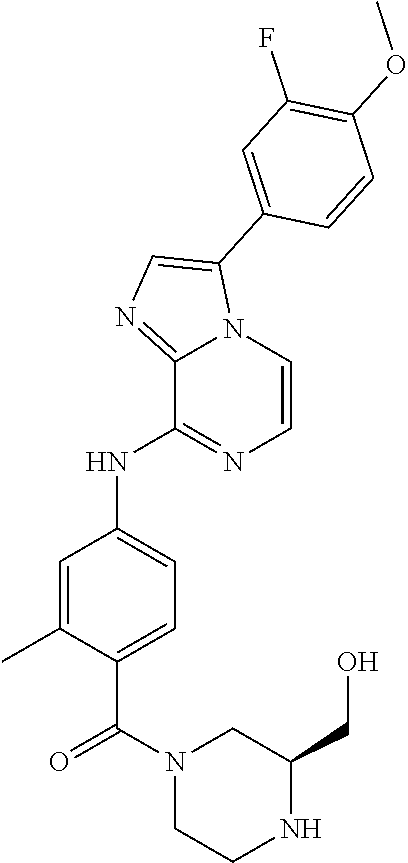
C1=C(C)C(C(=O)N2CCNC(CO)C2)=CC=C1NC1=NC=CN2C1=NC=C2C1=CC(F)=C(OC)C=C1
